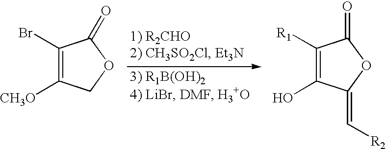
C1([R1])=C(O)C(=C[R2])OC1=O.C1(Br)=C([CH3O])COC1=O
